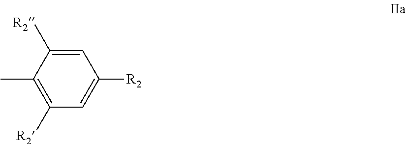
C1=C([R2])C(C)=C([R2])C=C1[R2]
